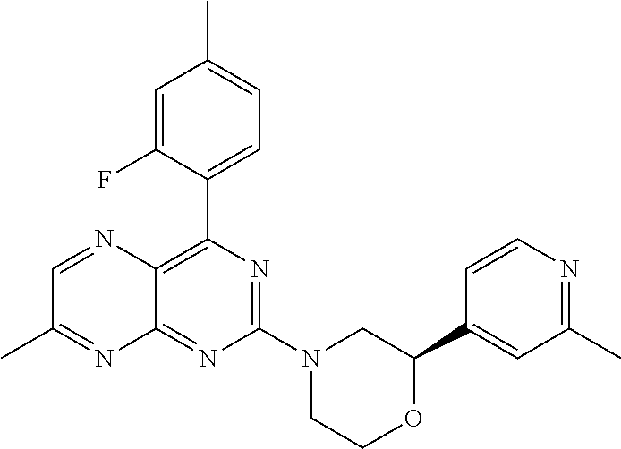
N1=C(N2CC(C3=CC(C)=NC=C3)OCC2)N=C2C(=C1C1=CC=C(C)C=C1F)N=CC(C)=N2
